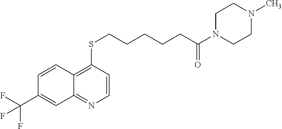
C12=NC=CC(SCCCCCC(N3CCN(C)CC3)=O)=C1C=CC(C(F)(F)F)=C2
